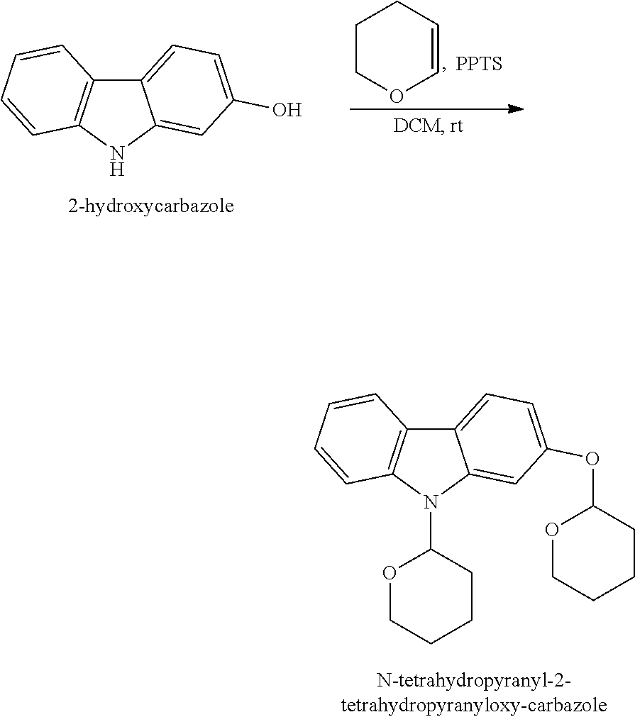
C12=CC=C(O)C=C1NC1=C2C=CC=C1.C1COC=CC1.[PPTS].C12=CC=C(OC3OCCCC3)C=C1N(C1OCCCC1)C1=C2C=CC=C1
